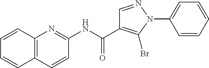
C1(NC(=O)C2=C(Br)N(C3=CC=CC=C3)N=C2)=NC2=C(C=C1)C=CC=C2
